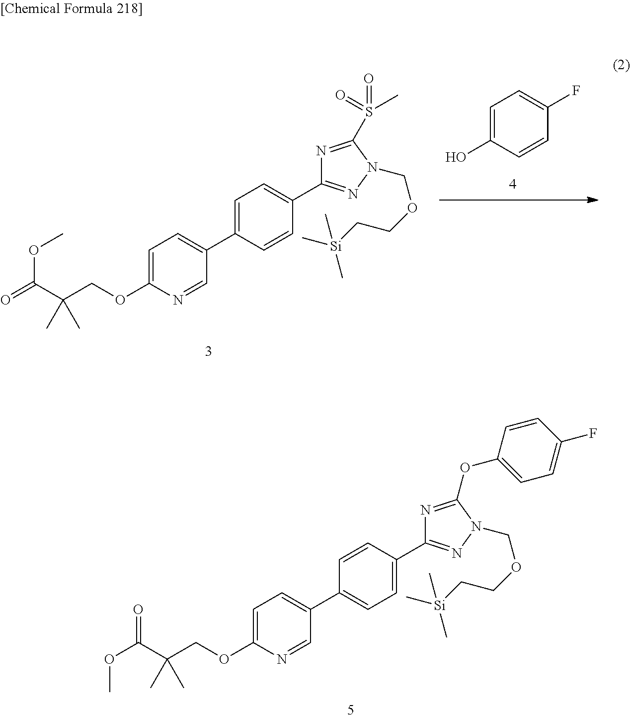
C1(C2=CC=C(OCC(C(=O)OC)(C)C)N=C2)=CC=C(C2=NN(COCC[Si](C)(C)C)C(OC3=CC=C(F)C=C3)=N2)C=C1.C1=C(O)C=CC(F)=C1.C1(C2=CC=C(OCC(C(=O)OC)(C)C)N=C2)=CC=C(C2=NN(COCC[Si](C)(C)C)C(S(=O)(C)=O)=N2)C=C1
